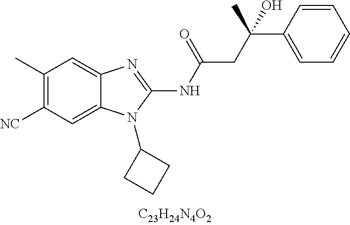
C1(C)=C([CN])C=C2C(=C1)N=C(NC(CC(C)(C1=CC=CC=C1)O)=O)N2C1CCC1
